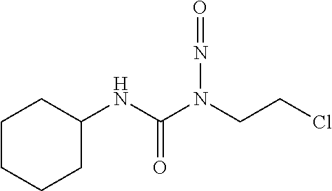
C1CCCC(NC(=O)N(N=O)CCCl)C1
